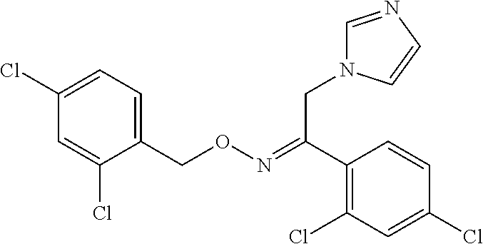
C1(CON=C(C2=C(Cl)C=C(Cl)C=C2)CN2C=NC=C2)=CC=C(Cl)C=C1Cl
